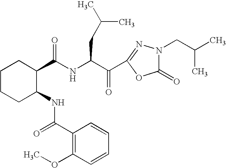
N(C(C(C1=NN(CC(C)C)C(=O)O1)=O)CC(C)C)C(=O)C1CCCCC1NC(=O)C1=C(OC)C=CC=C1
